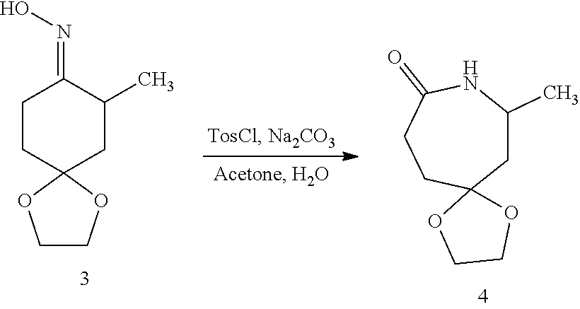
C1CC2(CC(C)C1=NO)OCCO2.C1C(C)NC(=O)CCC12OCCO2
